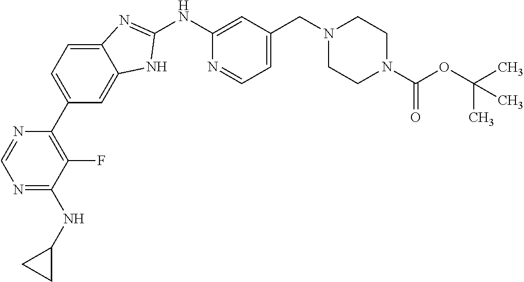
C1=C2C(=CC(C3=C(F)C(NC4CC4)=NC=N3)=C1)NC(NC1=CC(CN3CCN(C(OC(C)(C)C)=O)CC3)=CC=N1)=N2
